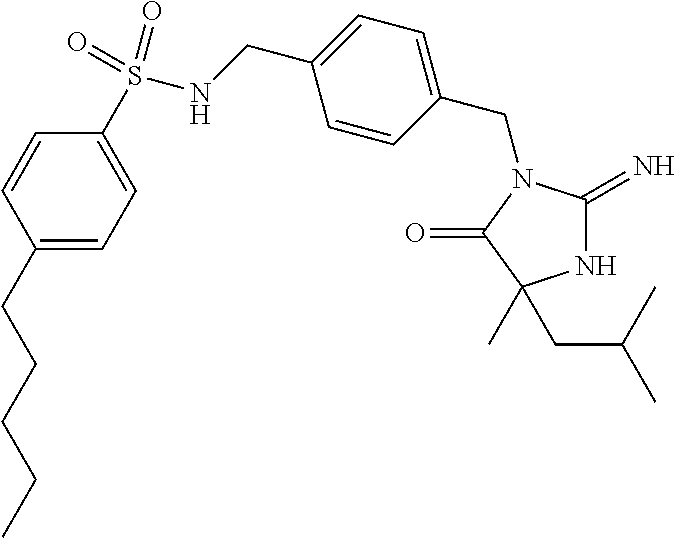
N1C(=N)N(CC2=CC=C(CNS(C3=CC=C(CCCCC)C=C3)(=O)=O)C=C2)C(=O)C1(C)CC(C)C
